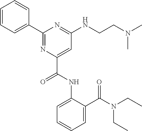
C1=CC(C2=NC(C(NC3=CC=CC=C3C(=O)N(CC)CC)=O)=CC(NCCN(C)C)=N2)=CC=C1
